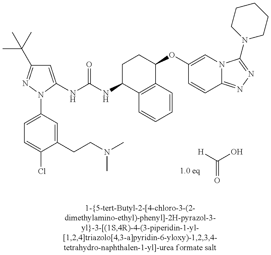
C1=C(NC(NC2C3=C(C(OC4=CN5C(=NN=C5N5CCCCC5)C=C4)CC2)C=CC=C3)=O)N(C2=CC=C(Cl)C(CCN(C)C)=C2)N=C1C(C)(C)C.[H]C(O)=O
